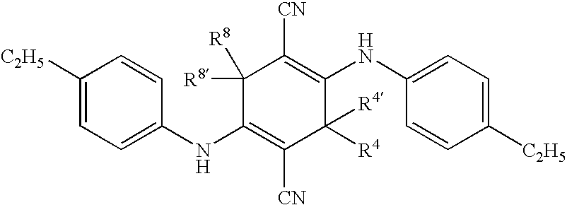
C1([C2H5])=CC=C(NC2=C([CN])C([R4])([R4])C(NC3=CC=C([C2H5])C=C3)=C([CN])C2([R8])[R8])C=C1
